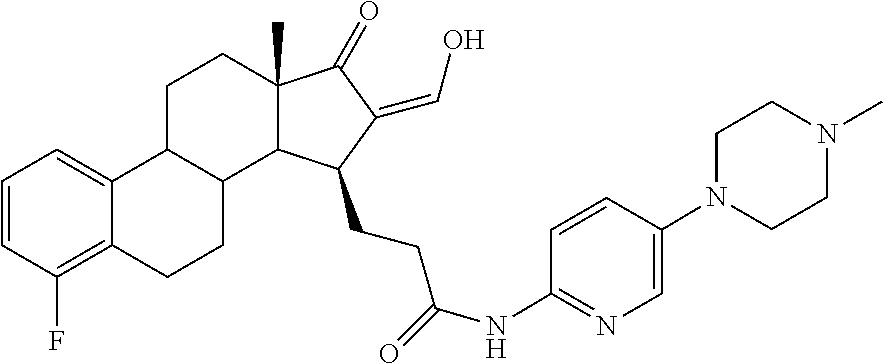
C12(C)C(=O)C(=CO)C(CCC(=O)NC3=NC=C(N4CCN(C)CC4)C=C3)C1C1C(C3=CC=CC(F)=C3CC1)CC2
